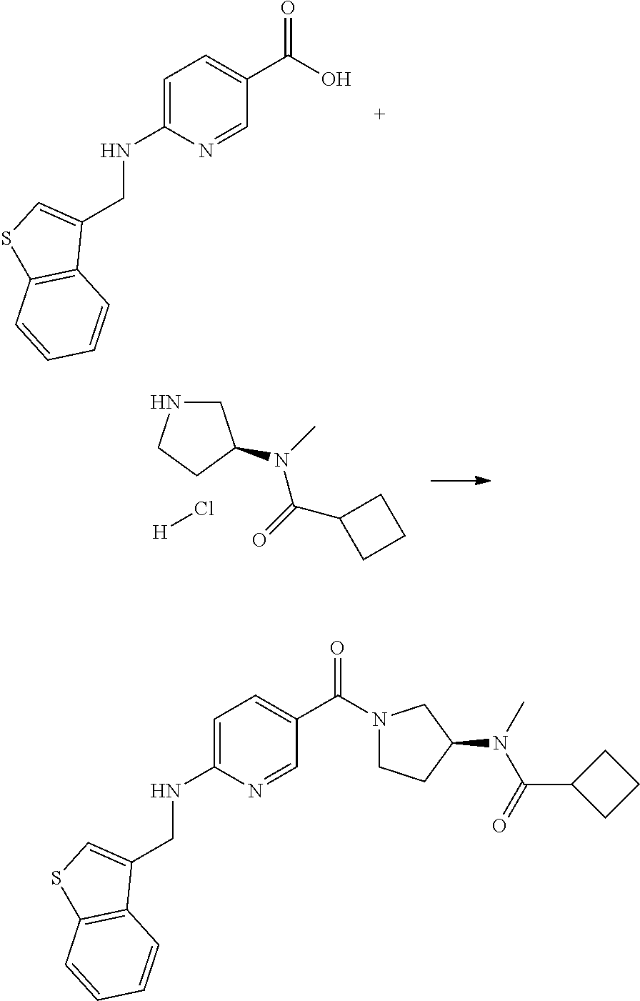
C1=C(NCC2=CSC3=C2C=CC=C3)N=CC(C(=O)O)=C1.N1CC(N(C(C2CCC2)=O)C)CC1.[H]Cl.C1=C(NCC2=CSC3=C2C=CC=C3)N=CC(C(=O)N2CCC(N(C(C3CCC3)=O)C)C2)=C1
